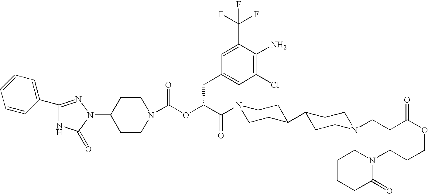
C1(N2N=C(C3=CC=CC=C3)NC2=O)CCN(C(OC(C(=O)N2CCC(C3CCN(CCC(OCCCN4CCCCC4=O)=O)CC3)CC2)CC2=CC(Cl)=C(N)C(C(F)(F)F)=C2)=O)CC1
